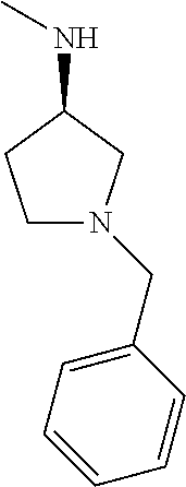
C1=CC(CN2CCC(NC)C2)=CC=C1
